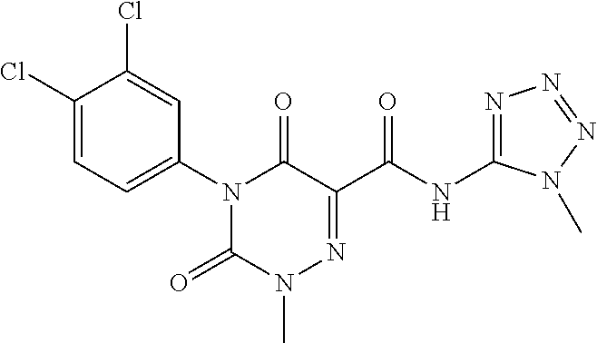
N1(C2=CC=C(Cl)C(Cl)=C2)C(=O)N(C)N=C(C(NC2=NN=NN2C)=O)C1=O
